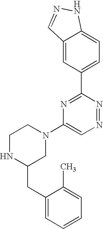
C1=C2C(=CC(C3=NC(N4CCNC(CC5=CC=CC=C5C)C4)=CN=N3)=C1)C=NN2
